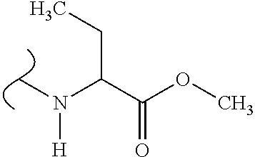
C(C(OC)=O)(N(C)[H])CC
